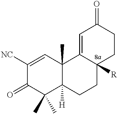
C1([NC])=CC2(C)C([H])(C(C)(C)C1=O)CCC1([R])C2=CC(=O)CC1
